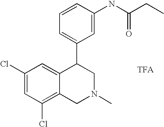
C1(Cl)=C2C(=CC(Cl)=C1)C(C1=CC=CC(NC(CC)=O)=C1)CN(C)C2
